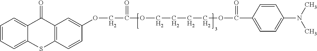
C1=CC=C2C(=C1)C(=O)C1=C(S2)C=CC(OCC(OCCCCOC(C2=CC=C(N(C)C)C=C2)=O)=O)=C1
